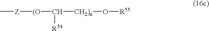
C[Z][(O]C([R54])[CH2)n]O[R55]
